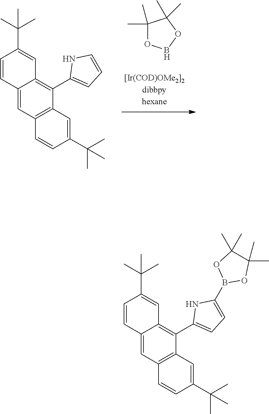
C1(C)(C)OBOC1(C)C.C12=CC3=C(C(C4=CC=CN4)=C1C=C(C(C)(C)C)C=C2)C=C(C(C)(C)C)C=C3.C12=CC3=C(C(C4=CC=C(B5OC(C)(C)C(C)(C)O5)N4)=C1C=C(C(C)(C)C)C=C2)C=C(C(C)(C)C)C=C3
